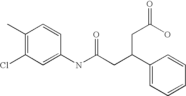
C1(C)=C(Cl)C=C(NC(CC(C2=CC=CC=C2)CC(=O)O)=O)C=C1
